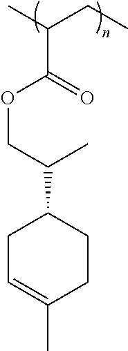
C1C=C(C)CCC1C(C)COC(C(C)CC)=O
